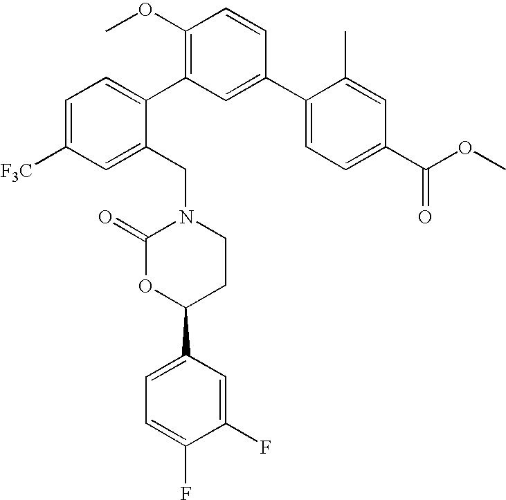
C1=C(C2CCN(CC3=CC([F3C])=CC=C3C3=C(OC)C=CC(C4=CC=C(C(OC)=O)C=C4C)=C3)C(=O)O2)C=C(F)C(F)=C1
